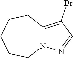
C12=C(Br)C=NN1CCCCC2
